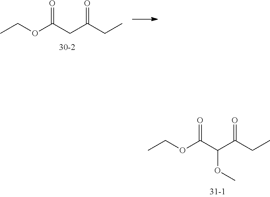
CCOC(CC(CC)=O)=O.CCOC(C(C(CC)=O)OC)=O
